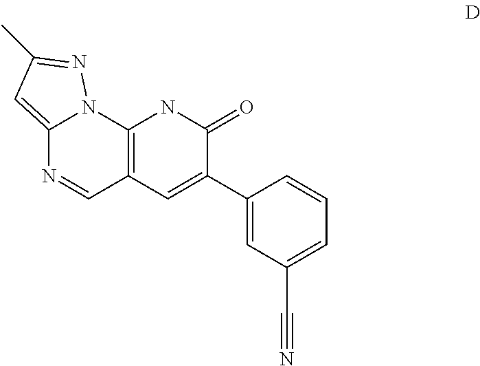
C12=C(C=C(C3=CC(C#N)=CC=C3)C(=O)N1)C=NC1=CC(C)=NN21
